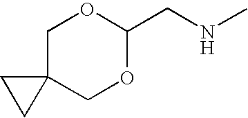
C1C2(COC(CNC)O1)CC2
